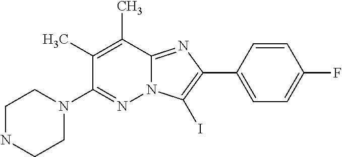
C1(N2CCNCC2)=NN2C(=NC(C3=CC=C(F)C=C3)=C2I)C(C)=C1C
